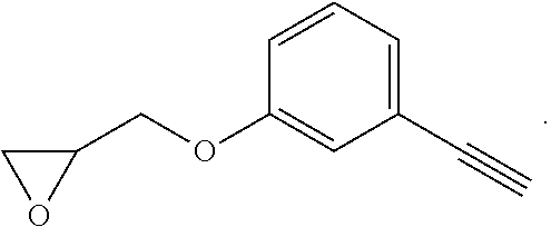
C1(COC2=CC(C#C)=CC=C2)CO1
